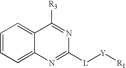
C1=CC=C2C(=C1)C([R3])=NC([L][Y][R1])=N2
